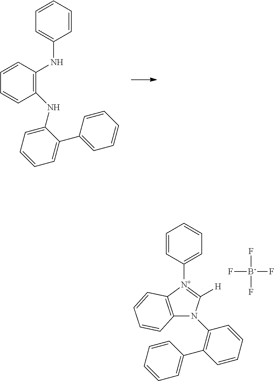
C1=CC(NC2=CC=CC=C2)=C(NC2=CC=CC=C2C2=CC=CC=C2)C=C1.C12=C([N+](C3=CC=CC=C3)=C([H])N1C1=C(C3=CC=CC=C3)C=CC=C1)C=CC=C2.F[B-](F)(F)F
